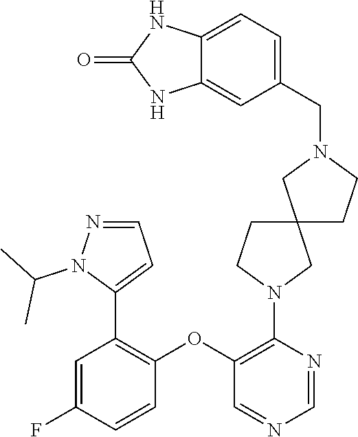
C1=C(F)C=CC(OC2=C(N3CC4(CC3)CCN(CC3=CC=C5C(=C3)NC(=O)N5)C4)N=CN=C2)=C1C1=CC=NN1C(C)C
